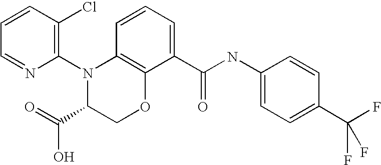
C1(N2C(C(O)=O)COC3=C2C=CC=C3C(NC2=CC=C(C(F)(F)F)C=C2)=O)=C(Cl)C=CC=N1
